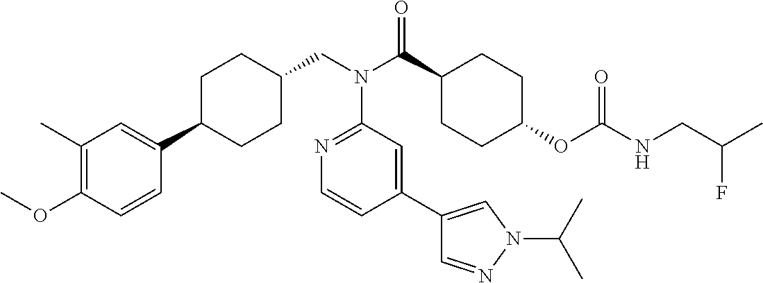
C1(C)=C(OC)C=CC(C2CCC(CN(C(C3CCC(OC(NCC(C)F)=O)CC3)=O)C3=NC=CC(C4=CN(C(C)C)N=C4)=C3)CC2)=C1
